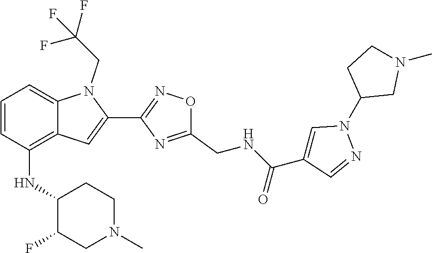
C1=CC(NC2C(F)CN(C)CC2)=C2C(=C1)N(CC(F)(F)F)C(C1=NOC(CNC(C3=CN(C4CN(C)CC4)N=C3)=O)=N1)=C2
